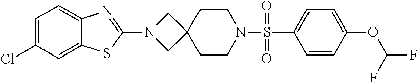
C1=CC(OC(F)F)=CC=C1S(N1CCC2(CC1)CN(C1=NC3=CC=C(Cl)C=C3S1)C2)(=O)=O
